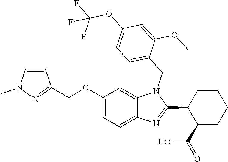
C1(OCC2=NN(C)C=C2)=CC=C2C(=C1)N(CC1=CC=C(OC(F)(F)F)C=C1OC)C(C1C(C(=O)O)CCCC1)=N2
